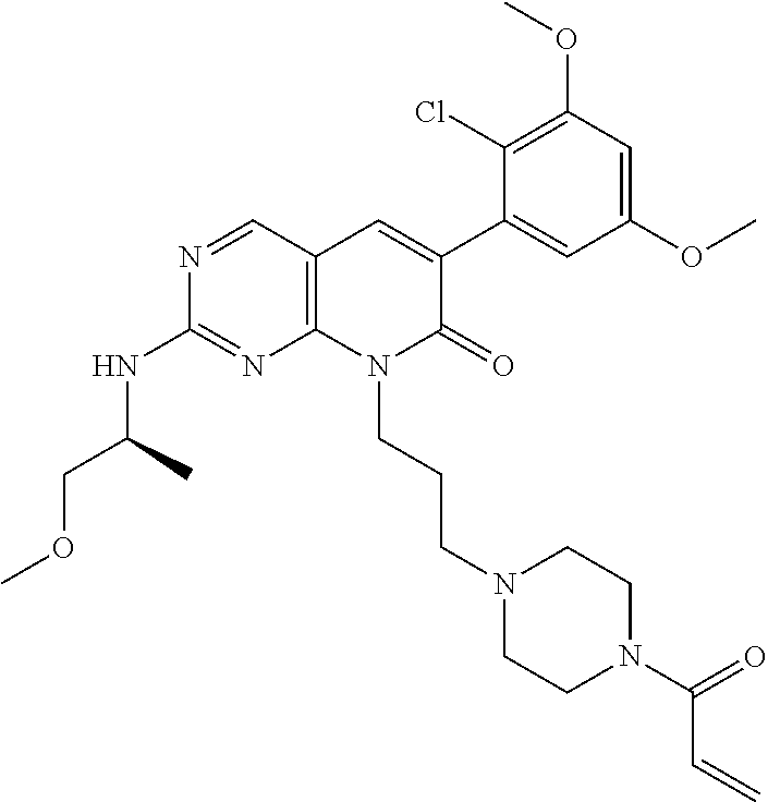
C1(NC(COC)C)=NC2=C(C=C(C3=CC(OC)=CC(OC)=C3Cl)C(=O)N2CCCN2CCN(C(C=C)=O)CC2)C=N1
